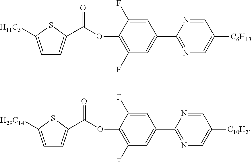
C1=C([H11C5])SC(C(=O)OC2=C(F)C=C(C3=NC=C([C6H13])C=N3)C=C2F)=C1.C1=C([H29C14])SC(C(=O)OC2=C(F)C=C(C3=NC=C([C10H21])C=N3)C=C2F)=C1
